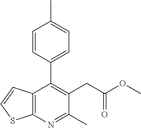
C12=C(N=C(C)C(CC(OC)=O)=C1C1=CC=C(C)C=C1)SC=C2
